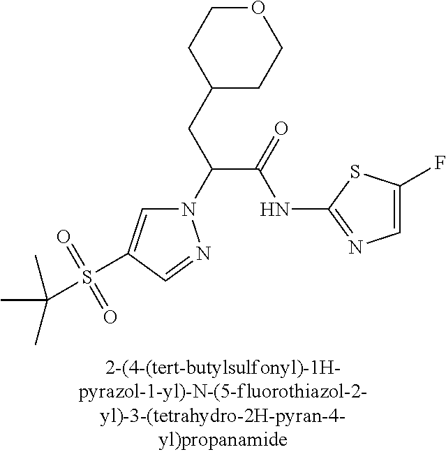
C1(CC(C(NC2=NC=C(F)S2)=O)N2C=C(S(=O)(=O)C(C)(C)C)C=N2)CCOCC1
